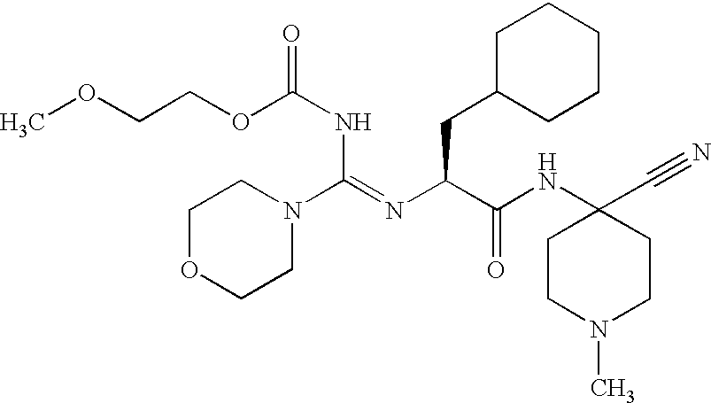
C1OCCN(C(=NC(C(NC2(C#N)CCN(C)CC2)=O)CC2CCCCC2)NC(=O)OCCOC)C1
